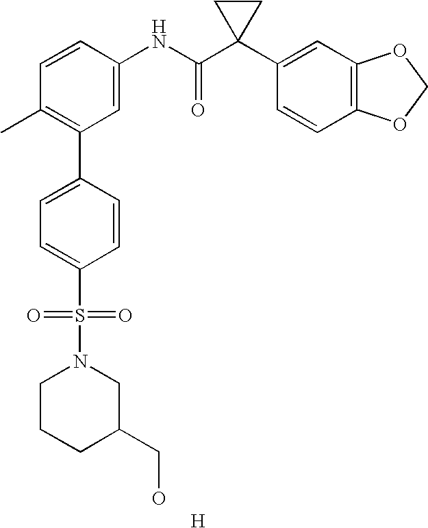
C1=CC(NC(C2(C3=CC4=C(C=C3)OCO4)CC2)=O)=CC(C2=CC=C(S(=O)(=O)N3CCCC(CO)C3)C=C2)=C1C.[H]
